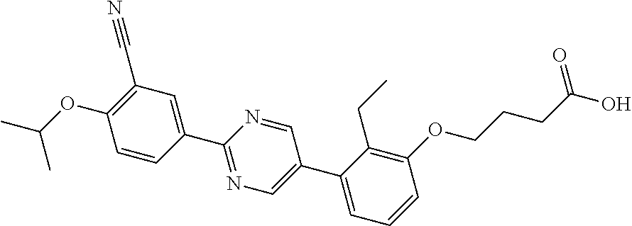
C1=CC(C2=NC=C(C3=CC=CC(OCCCC(O)=O)=C3CC)C=N2)=CC(C#N)=C1OC(C)C
